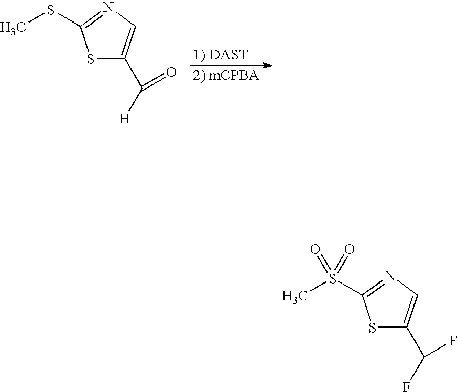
S1C(C([H])=O)=CN=C1SC.[1) DAST].[2) mCPBA].S1C(C(F)F)=CN=C1S(C)(=O)=O
